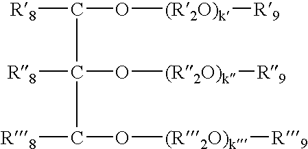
[R8]C(O[(R2O)k][R9])C(C([R8])O[(R2O)k][R9])([R8])O[(R2O)k][R9]
